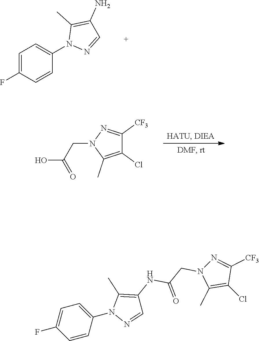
C1=C(F)C=CC(N2N=CC(N)=C2C)=C1.C1(Cl)=C(C)N(CC(O)=O)N=C1[CF3].C1=CC(N2N=CC(NC(CN3C(C)=C(Cl)C([CF3])=N3)=O)=C2C)=CC=C1F
